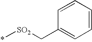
*[SO2]CC1=CC=CC=C1
